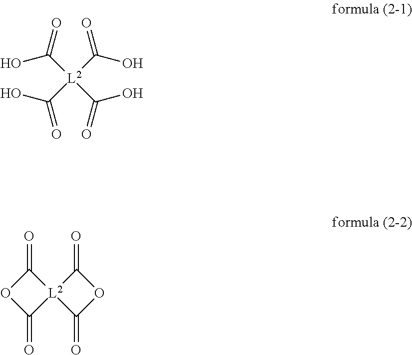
OC([L2](C(=O)O)(C(O)=O)C(=O)O)=O.C1(=O)OC(=O)[L2]12C(=O)OC2=O
